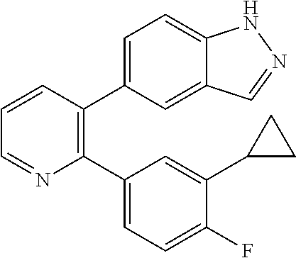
C1=CC(C2=CC=C3C(=C2)C=NN3)=C(C2=CC=C(F)C(C3CC3)=C2)N=C1
